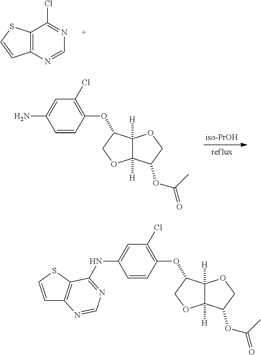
C12=C(N=CN=C1Cl)C=CS2.C1=C(N)C=CC(OC2C3([H])C([H])(OC2)C(OC(=O)C)CO3)=C1Cl.C1=C(NC2=NC=NC3=C2SC=C3)C=CC(OC2C3([H])C([H])(OC2)C(OC(=O)C)CO3)=C1Cl
